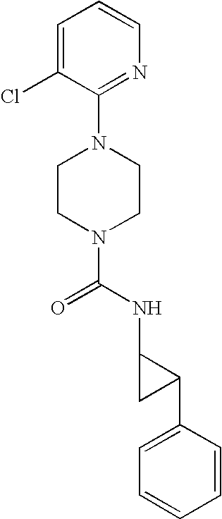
N1(C(NC2CC2C2=CC=CC=C2)=O)CCN(C2=NC=CC=C2Cl)CC1
